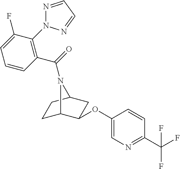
C1C2C(OC3=CN=C(C(F)(F)F)C=C3)CC(C1)N2C(=O)C1=C(N2N=CC=N2)C(F)=CC=C1
